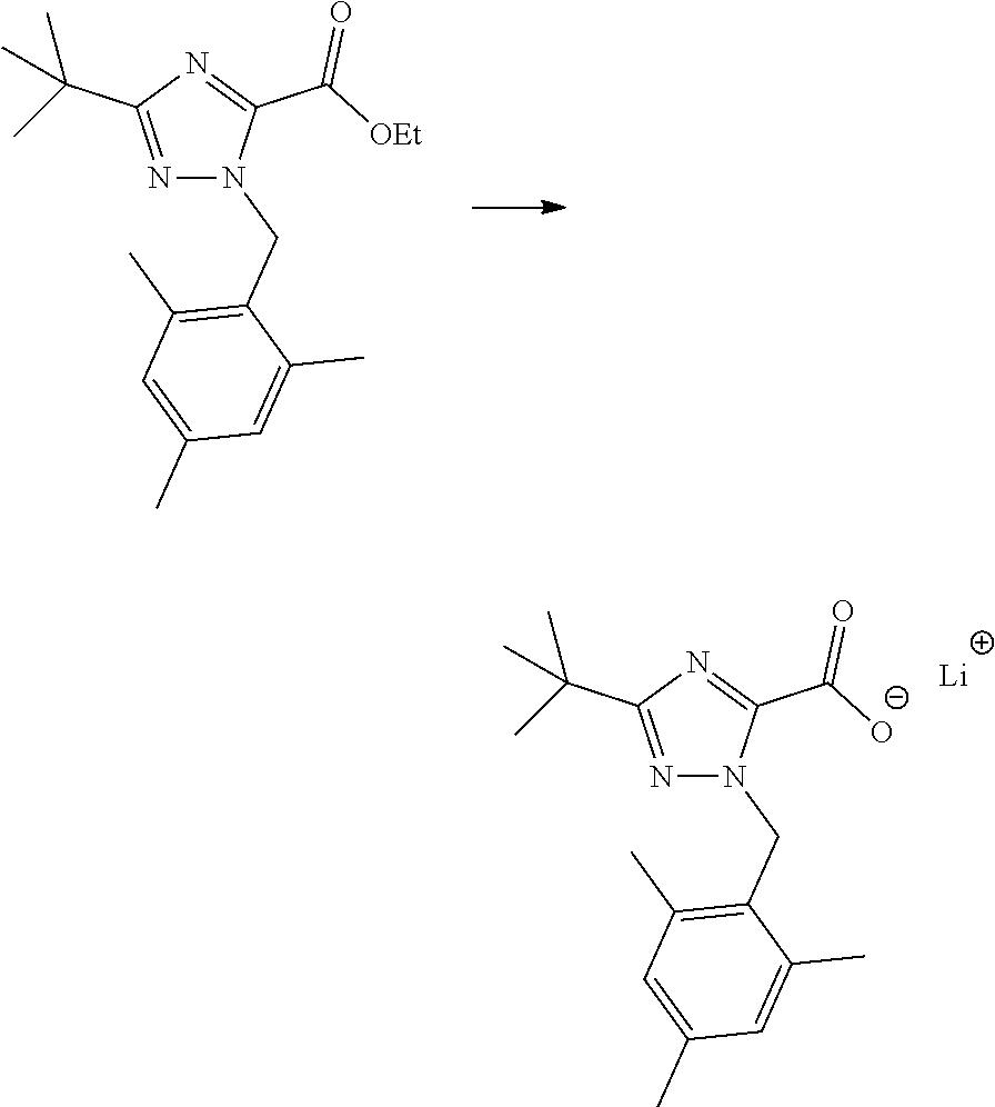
N1=C(C(C)(C)C)N=C(C([OEt])=O)N1CC1=C(C)C=C(C)C=C1C.N1=C(C(C)(C)C)N=C(C([O-])=O)N1CC1=C(C)C=C(C)C=C1C.[Li]
